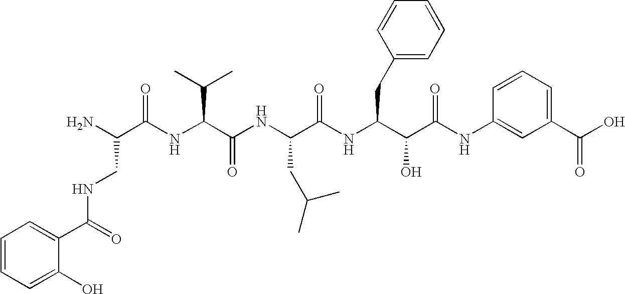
C(=O)(NCC(N)C(=O)NC(C(C)C)C(=O)NC(CC(C)C)C(=O)NC(CC1=CC=CC=C1)C(O)C(=O)NC1=CC(C(=O)O)=CC=C1)C1=CC=CC=C1O
